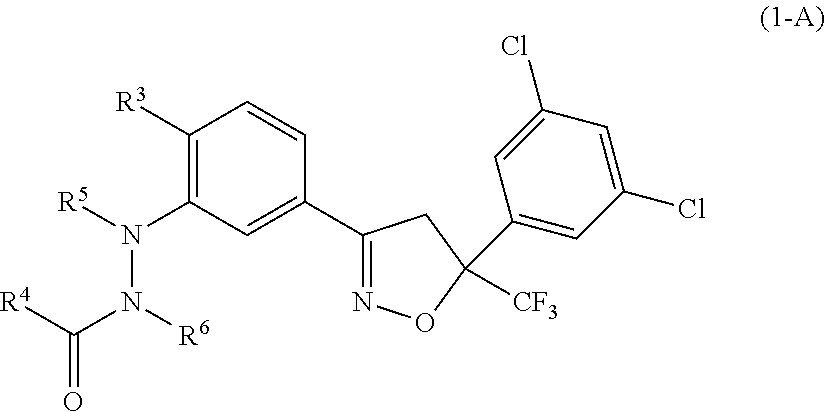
C1([R3])=C(N(N(C(=O)[R4])[R6])[R5])C=C(C2=NOC([CF3])(C3=CC(Cl)=CC(Cl)=C3)C2)C=C1
